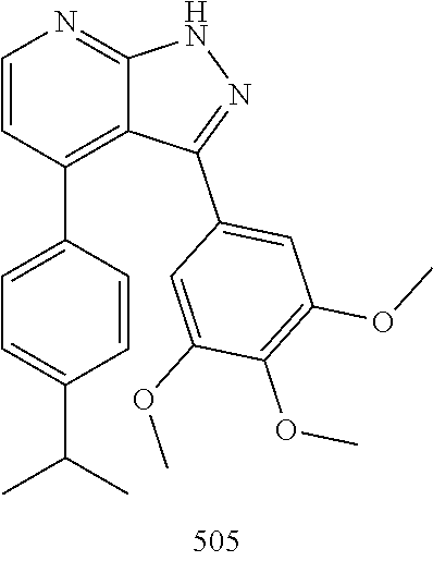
O(C)C1=C(OC)C(OC)=CC(C2=NNC3=NC=CC(C4=CC=C(C(C)C)C=C4)=C32)=C1
